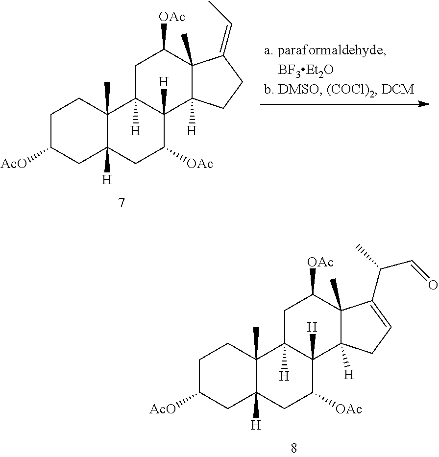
C12(C)C([OAc])CC3([H])C([H])(C1([H])CCC2=CC)C([OAc])CC1([H])C3(C)CCC([AcO])C1.C12(C)C([OAc])CC3([H])C([H])(C1([H])CC=C2C(C=O)C)C([OAc])CC1([H])C3(C)CCC([AcO])C1
